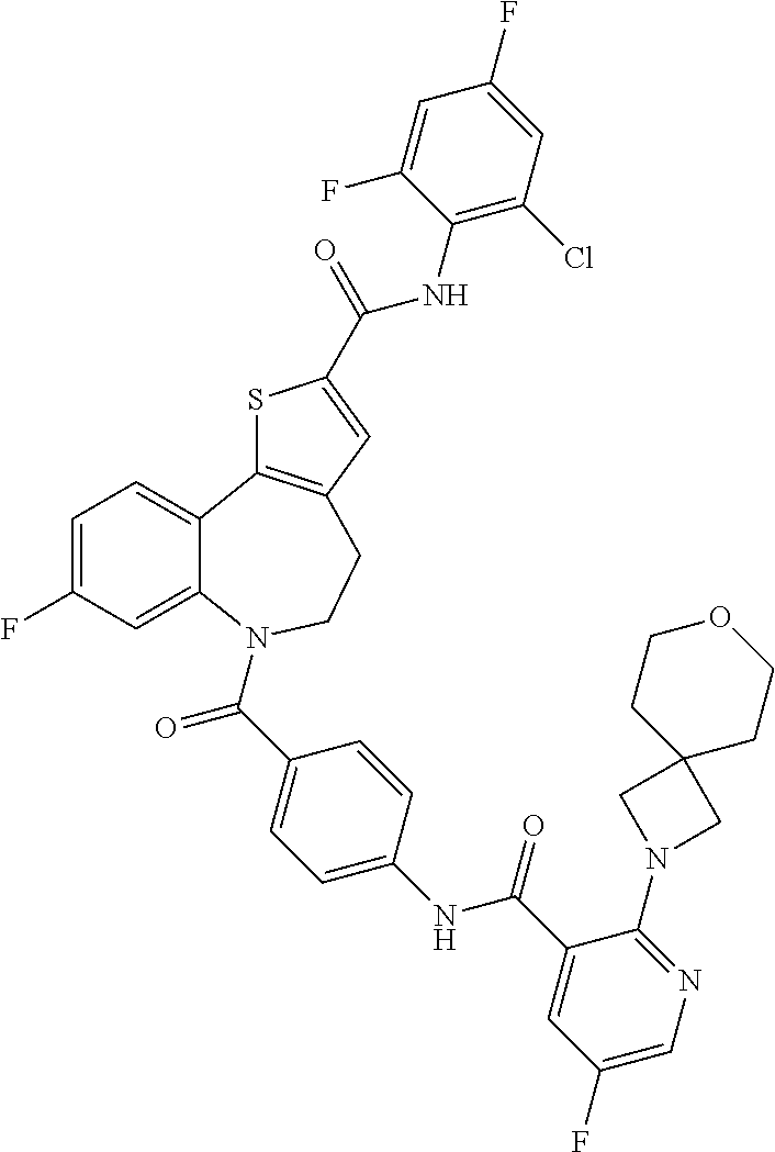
C1=C(F)C=C2C(=C1)C1=C(CCN2C(C2=CC=C(NC(C3=CC(F)=CN=C3N3CC4(C3)CCOCC4)=O)C=C2)=O)C=C(C(NC2=C(Cl)C=C(F)C=C2F)=O)S1
